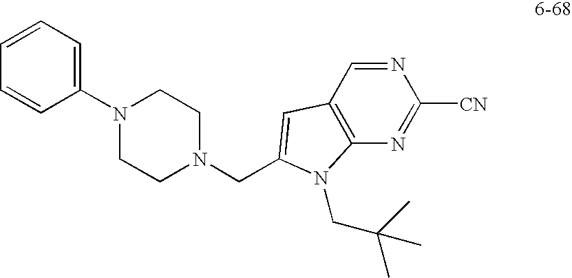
C1(N2CCN(CC3=CC4=C(N=C([CN])N=C4)N3CC(C)(C)C)CC2)=CC=CC=C1
